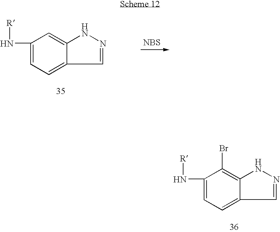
C1(N[R])=CC=C2C=NNC2=C1Br.C1(N[R])=CC=C2C=NNC2=C1.[NBS]
